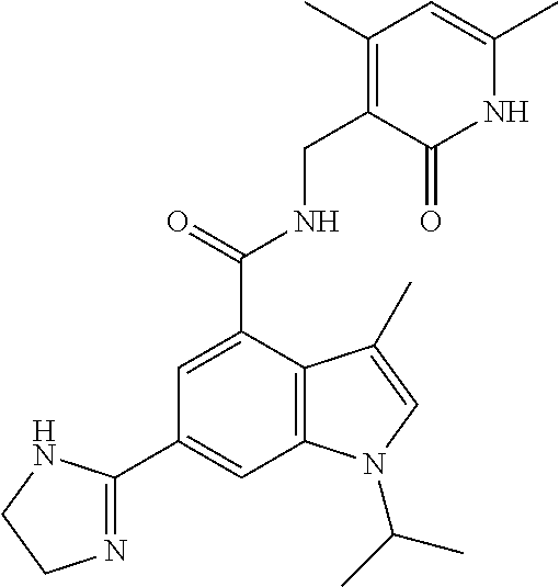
C1=C(C(=O)NCC2=C(C)C=C(C)NC2=O)C2=C(C=C1C1=NCCN1)N(C(C)C)C=C2C
